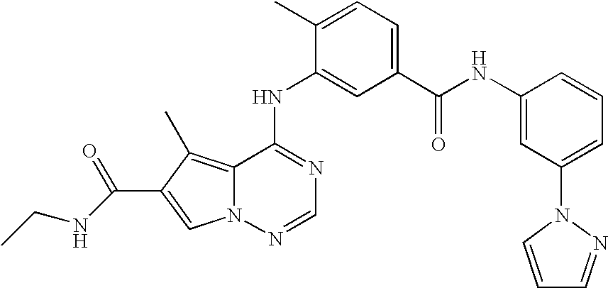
C12=C(C)C(C(NCC)=O)=CN1N=CN=C2NC1=CC(C(NC2=CC(N3N=CC=C3)=CC=C2)=O)=CC=C1C
